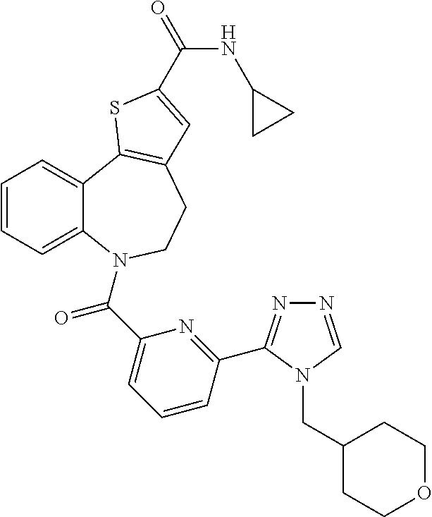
C1=CC=C2C(=C1)C1=C(CCN2C(C2=CC=CC(C3=NN=CN3CC3CCOCC3)=N2)=O)C=C(C(=O)NC2CC2)S1
